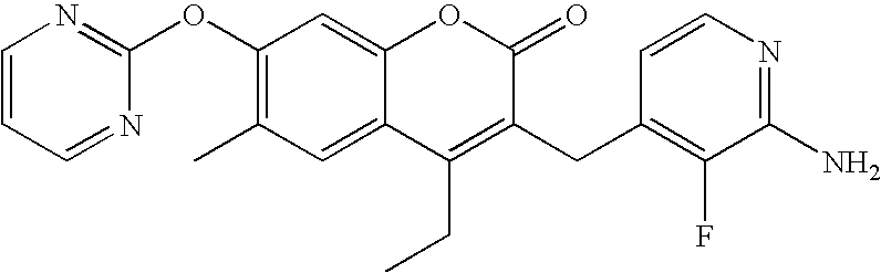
C1(OC2=NC=CC=N2)=C(C)C=C2C(=C1)OC(=O)C(CC1=C(F)C(N)=NC=C1)=C2CC
